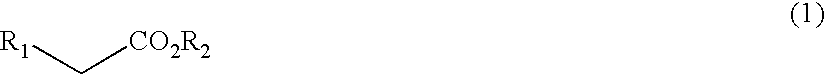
[R1]C[CO2R2]
